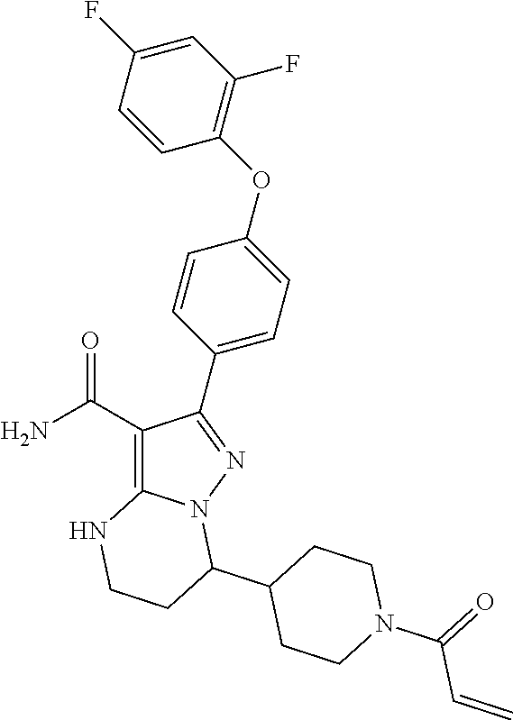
C1(C(N)=O)=C2N(N=C1C1=CC=C(OC3=C(F)C=C(F)C=C3)C=C1)C(C1CCN(C(=O)C=C)CC1)CCN2
